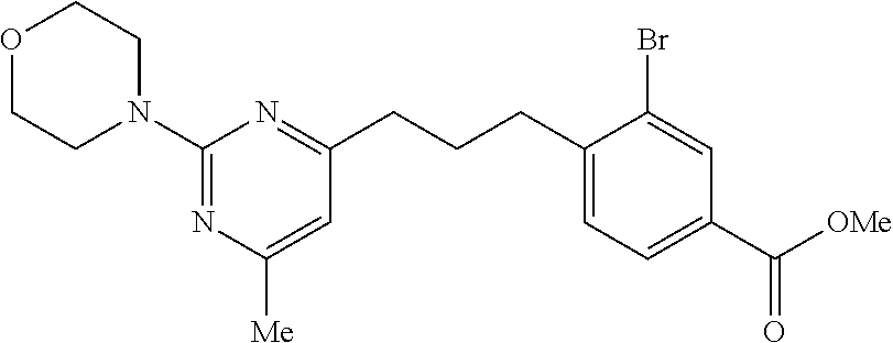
N1=C(N2CCOCC2)N=C(CCCC2=CC=C(C(=O)[OMe])C=C2Br)C=C1[Me]
